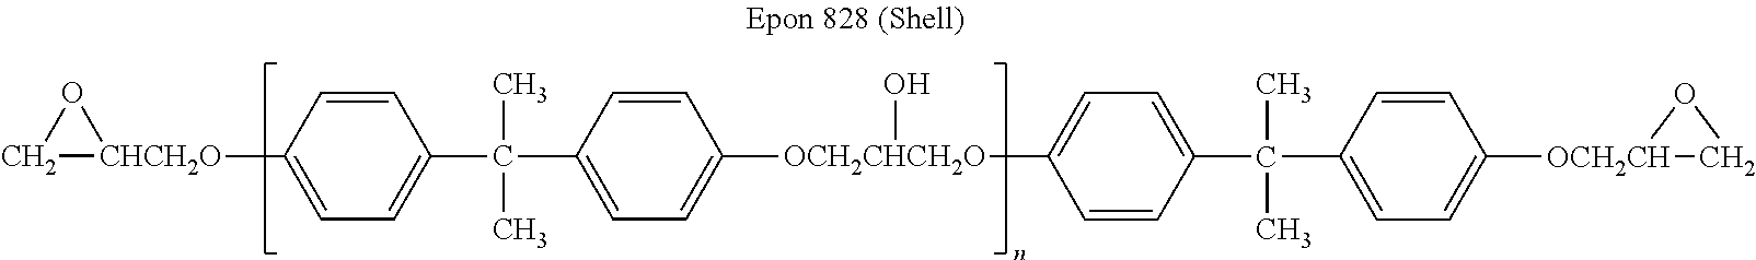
C1[CHCH2O](C2=CC=C(C(C3=CC=C([OCH2CHCH2O](C4=CC=C(C(C)(C)C5=CC=C([OCH2CH]6CO6)C=C5)C=C4)O)C=C3)(C)C)C=C2)O1
